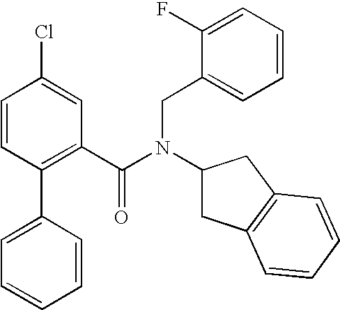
C1(C2=CC=CC=C2)=C(C(N(CC2=CC=CC=C2F)C2CC3=C(C2)C=CC=C3)=O)C=C(Cl)C=C1
